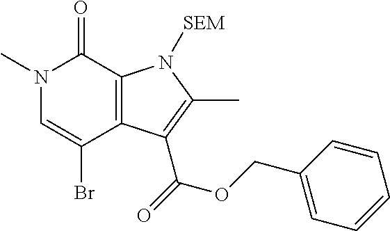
N1(C)C=C(Br)C2=C(C1=O)N([SEM])C(C)=C2C(=O)OCC1=CC=CC=C1
